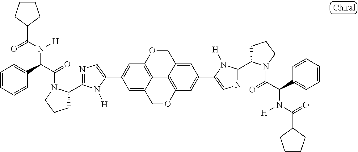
C1(C2=CC3=C4C(=C2)COC2=C4C(=CC(C4=CN=C(C5CCCN5C(=O)C(C5=CC=CC=C5)N([H])C(=O)C5CCCC5)N4[H])=C2)CO3)=CN=C(C2CCCN2C(=O)C(C2=CC=CC=C2)N([H])C(=O)C2CCCC2)N1[H]
